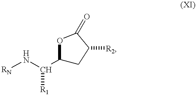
N(C([R1])C1CC([R2])C(=O)O1)[RN]
